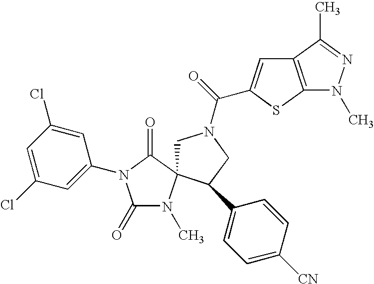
C1N(C(=O)C2=CC3=C(S2)N(C)N=C3C)CC(C2=CC=C([CN])C=C2)C12N(C)C(=O)N(C1=CC(Cl)=CC(Cl)=C1)C2=O
